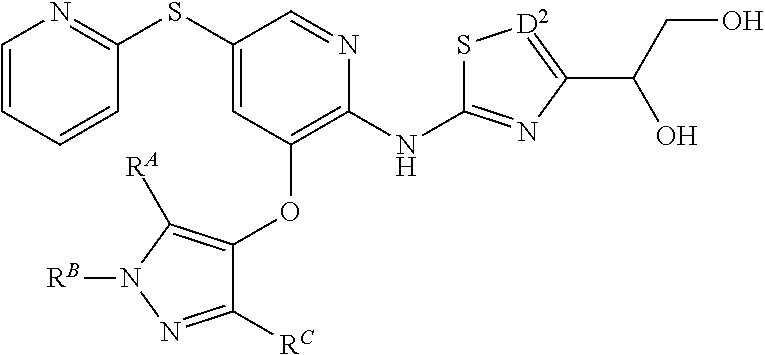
C1=CC=CC(SC2=CC(OC3=C([RA])N([RB])N=C3[RC])=C(NC3=NC(C(CO)O)=[D2]S3)N=C2)=N1
